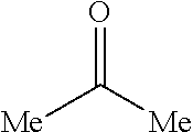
[Me]C(=O)[Me]
